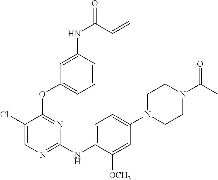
C1(Cl)=CN=C(NC2=CC=C(N3CCN(C(C)=O)CC3)C=C2[OCH3])N=C1OC1=CC=CC(NC(C=C)=O)=C1
